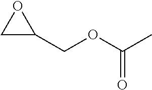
C1C(COC(C)=O)O1
